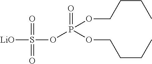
[LiO]S(OP(OCCCC)(=O)OCCCC)(=O)=O
